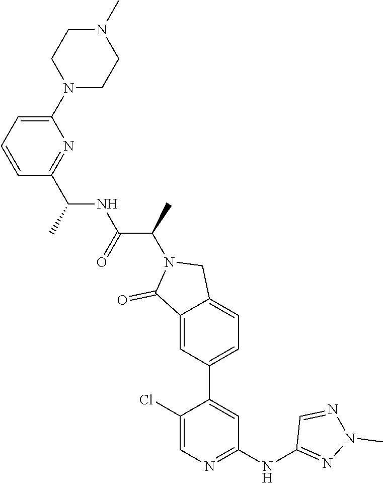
C1(NC2=NN(C)N=C2)=NC=C(Cl)C(C2=CC=C3C(=C2)C(=O)N(C(C)C(=O)NC(C2=NC(N4CCN(C)CC4)=CC=C2)C)C3)=C1
